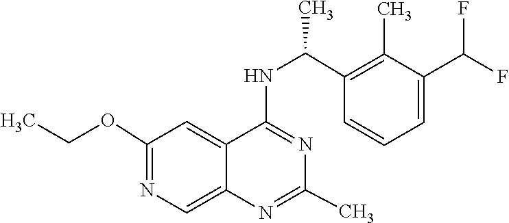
N1=C(NC(C2=C(C)C(C(F)F)=CC=C2)C)C2=CC(OCC)=NC=C2N=C1C
